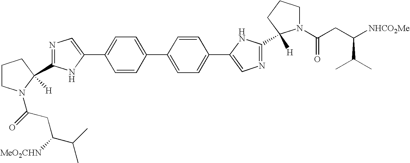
C1=CC(C2=CC=C(C3=CN=C(C4([H])N(C(=O)CC([NHCO2Me])C(C)C)CCC4)N3)C=C2)=CC=C1C1=CN=C(C2([H])N(C(CC([MeO2CHN])C(C)C)=O)CCC2)N1
